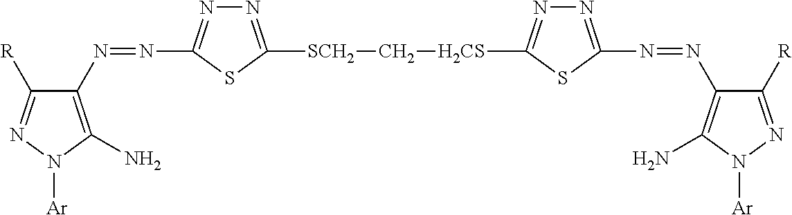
N(=NC1=C(N)N([Ar])N=C1[R])C1=NN=C([SCH2]C[H2CS]C2=NN=C(N=NC3=C(N)N([Ar])N=C3[R])S2)S1
